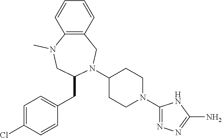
C1=C(Cl)C=CC(CC2N(C3CCN(C4=NN=C(N)N4)CC3)CC3=C(N(C)C2)C=CC=C3)=C1
